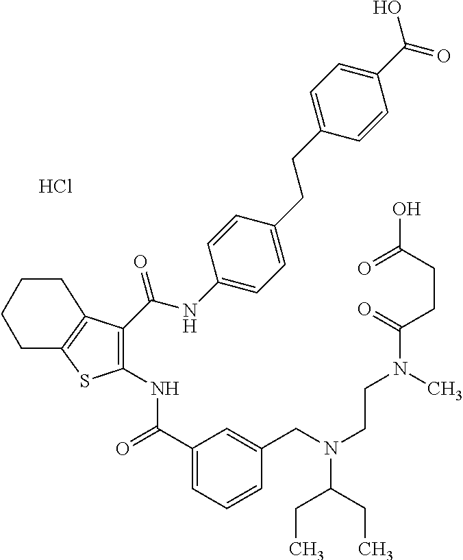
C1(C(=O)NC2=C(C(NC3=CC=C(CCC4=CC=C(C(O)=O)C=C4)C=C3)=O)C3=C(S2)CCCC3)=CC=CC(CN(CCN(C)C(=O)CCC(=O)O)C(CC)CC)=C1.Cl
